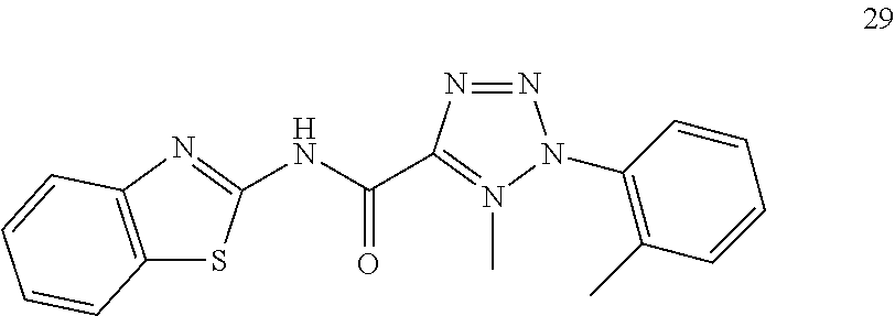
N1=NC(C(NC2=NC3=C(S2)C=CC=C3)=O)=N(C)N1C1=C(C)C=CC=C1
